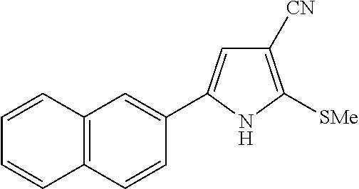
C1([CN])=C([SMe])NC(C2=CC3=C(C=C2)C=CC=C3)=C1
